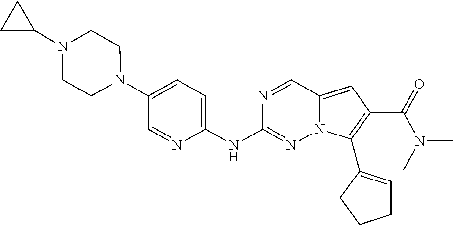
N1(C2=CC=C(NC3=NN4C(=CC(C(N(C)C)=O)=C4C4=CCCC4)C=N3)N=C2)CCN(C2CC2)CC1
